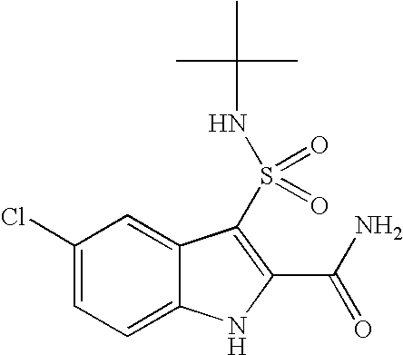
C1(Cl)=CC=C2C(=C1)C(S(=O)(=O)NC(C)(C)C)=C(C(N)=O)N2
